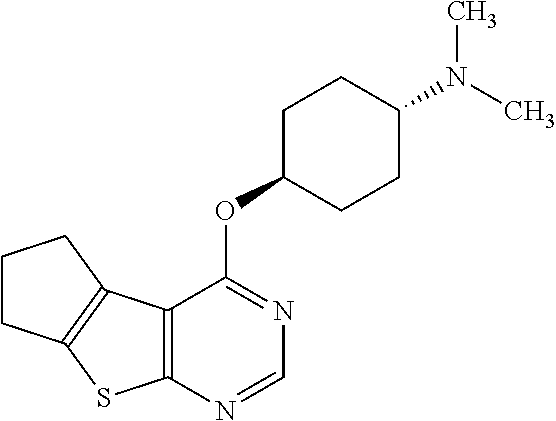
C1CC2=C(C1)C1=C(S2)N=CN=C1OC1CCC(N(C)C)CC1
